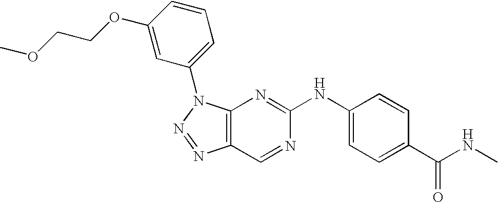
C12=C(N(C3=CC=CC(OCCOC)=C3)N=N1)N=C(NC1=CC=C(C(NC)=O)C=C1)N=C2
